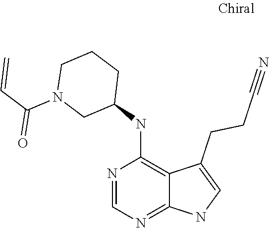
N1=CN=C2C(=C1NC1CCCN(C(C=C)=O)C1)C(CCC#N)=CN2
